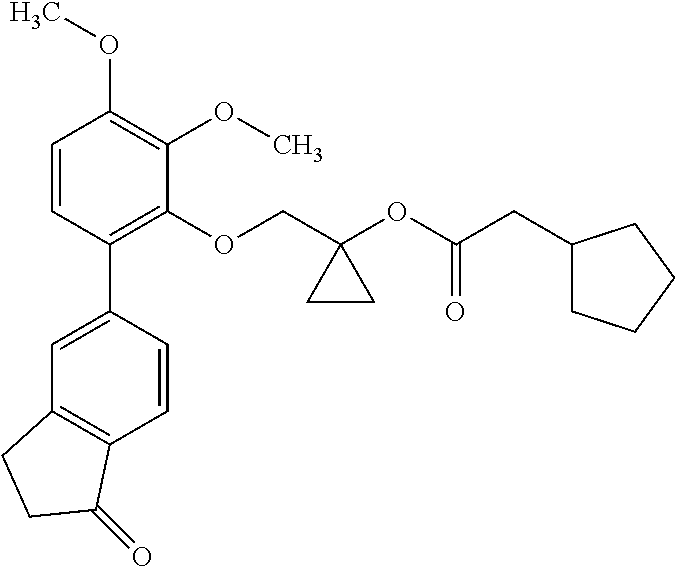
C1=CC(C2=CC3=C(C=C2)C(=O)CC3)=C(OCC2(OC(CC3CCCC3)=O)CC2)C(OC)=C1OC
